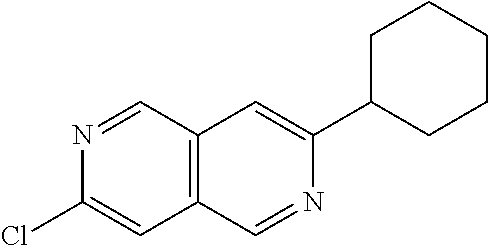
N1=CC2=C(C=C1Cl)C=NC(C1CCCCC1)=C2
